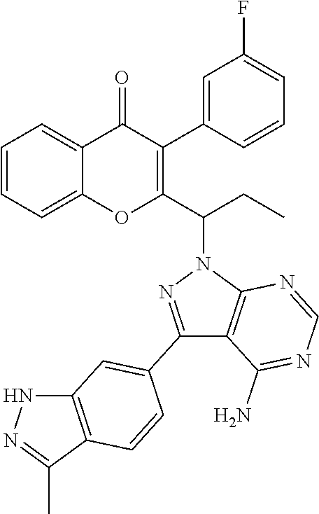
C1=CC=C2C(=C1)C(=O)C(C1=CC(F)=CC=C1)=C(C(N1N=C(C3=CC4=C(C(C)=NN4)C=C3)C3=C1N=CN=C3N)CC)O2
